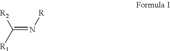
C(=N[R])([R1])[R2]
